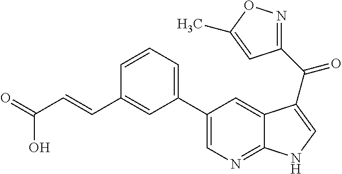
C12=NC=C(C3=CC=CC(C=CC(O)=O)=C3)C=C1C(C(=O)C1=NOC(C)=C1)=CN2
